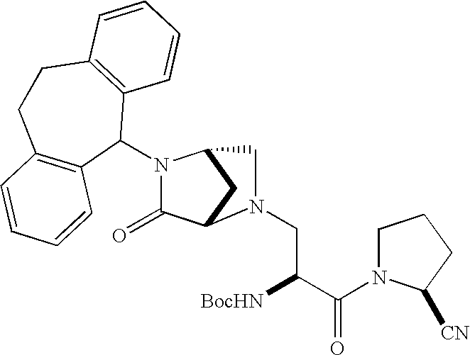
C1(=O)C2CC(CN2CC([BocHN])C(=O)N2CCCC2[CN])N1C1C2=C(CCC3=C1C=CC=C3)C=CC=C2
